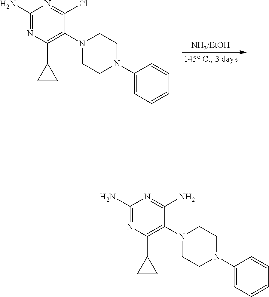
ClC1=NC(N)=NC(C2CC2)=C1N1CCN(C2=CC=CC=C2)CC1.[NH3/EtOH].NC1=NC(N)=NC(C2CC2)=C1N1CCN(C2=CC=CC=C2)CC1
